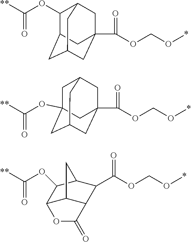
[**]C(=O)OC1C2C3C(C(C(OCO*)=O)C1C3)C(=O)O2.[**]C(=O)OC1C2CC3CC(C(OCO*)=O)(CC1C3)C2.[**]C(=O)OC12CC3CC(C(OCO*)=O)(CC(C1)C3)C2
